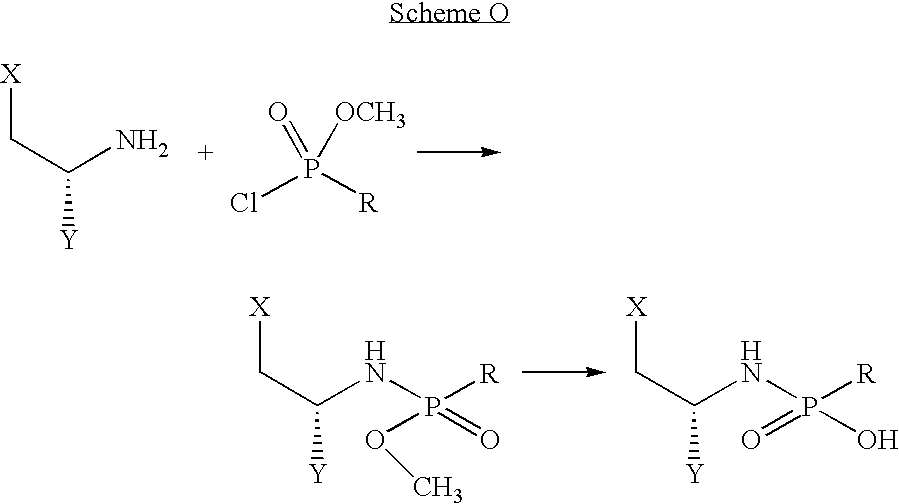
[X]CC(N)[Y].ClP([R])([OCH3])=O.[X]CC(NP([R])(=O)OC)[Y].[X]CC(NP([R])(O)=O)[Y]
